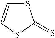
S1C=CSC1=S
